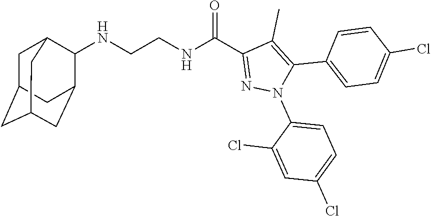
N(CCNC(=O)C1=NN(C2=CC=C(Cl)C=C2Cl)C(C2=CC=C(Cl)C=C2)=C1C)C1C2CC3CC(CC1C3)C2
